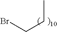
BrCCC
